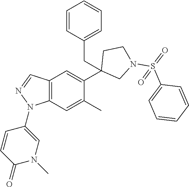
C1(C2=CC3=C(C=C2C)N(C2=CN(C)C(=O)C=C2)N=C3)(CC2=CC=CC=C2)CN(S(=O)(C2=CC=CC=C2)=O)CC1
